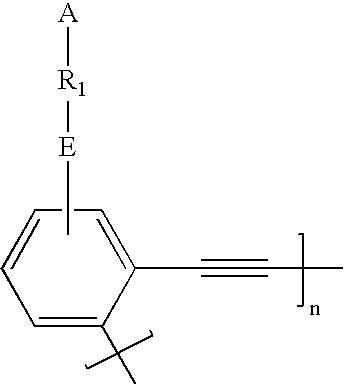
C[E][R1][A].C1=CC=C(C#CC)C(C)=C1
